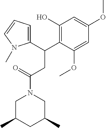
C1(C(C2=C(O)C=C(OC)C=C2OC)CC(N2CC(C)CC(C)C2)=O)=CC=CN1C
